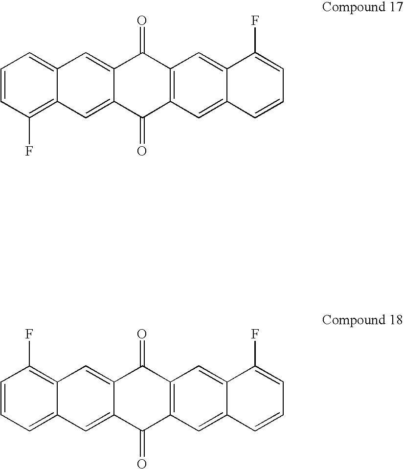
C1=CC(F)=C2C(=C1)C=C1C(=C2)C(=O)C2=C(C1=O)C=C1C(=C2)C=CC=C1F.C1=CC=C2C(=C1F)C=C1C(=C2)C(=O)C2=C(C1=O)C=C1C(=C2)C=CC=C1F
